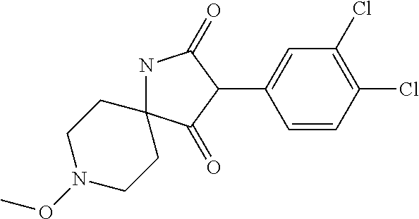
N1C2(C(=O)C(C3=CC(Cl)=C(Cl)C=C3)C1=O)CCN(OC)CC2
